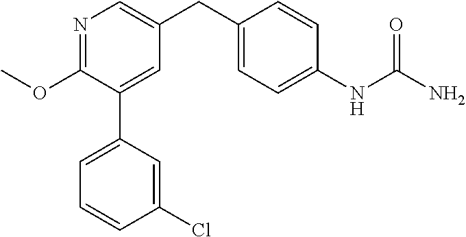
N1=C(OC)C(C2=CC=CC(Cl)=C2)=CC(CC2=CC=C(NC(N)=O)C=C2)=C1
